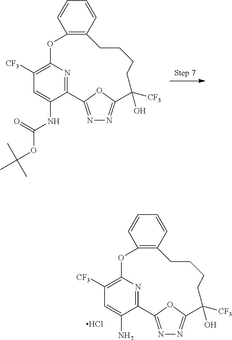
C1=CC=CC2=C1CCCCC([CF3])(O)C1=NN=C(C3=NC(=C([CF3])C=C3NC(OC(C)(C)C)=O)O2)O1.Cl.C1=CC=CC2=C1CCCCC([CF3])(O)C1=NN=C(C3=NC(=C([CF3])C=C3N)O2)O1
